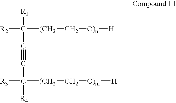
[R2]C(C#CC([R3])([R4])[(CH2]C[O)m][H])([R1])[(CH2]C[O)n][H]
